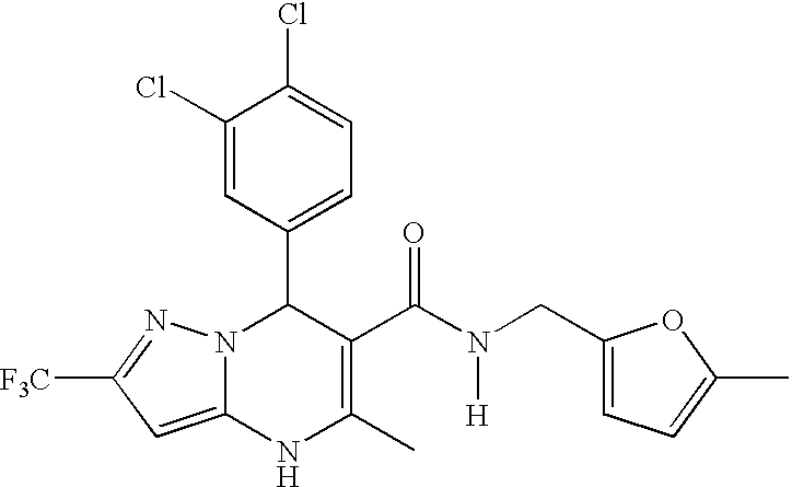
C1(Cl)=CC(C2N3C(=CC([F3C])=N3)NC(C)=C2C(N([H])CC2=CC=C(C)O2)=O)=CC=C1Cl
